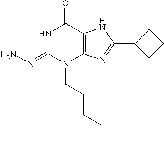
C12=C(N(CCCCC)C(=NN)NC1=O)N=C(C1CCC1)N2
